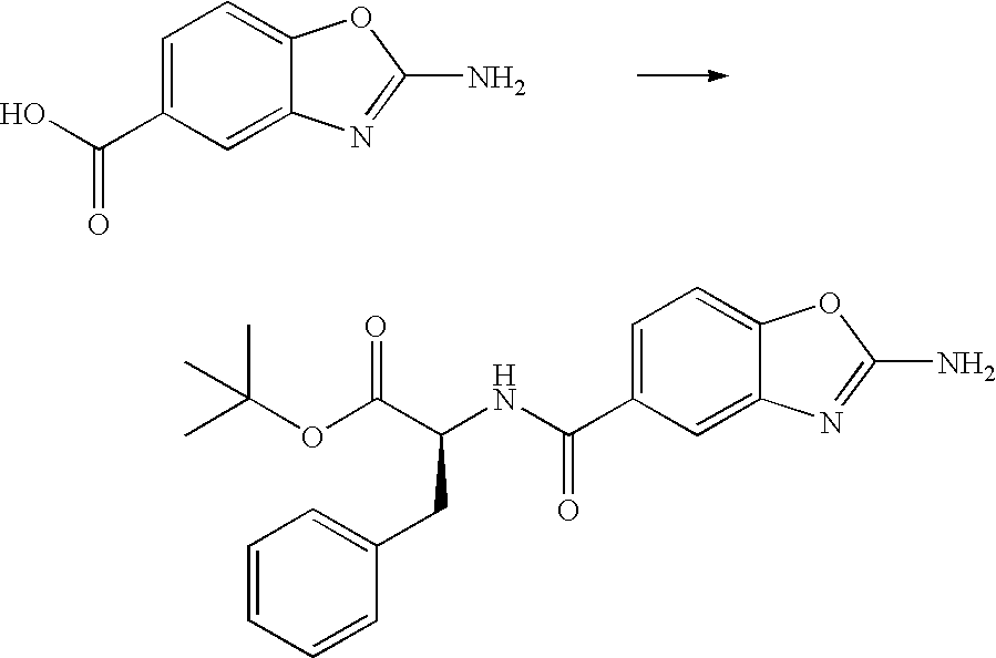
OC(C1=CC=C2C(=C1)N=C(N)O2)=O.N(C(C1=CC=C2C(=C1)N=C(N)O2)=O)C(C(OC(C)(C)C)=O)CC1=CC=CC=C1
